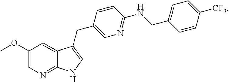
C1(OC)=CN=C2C(=C1)C(CC1=CN=C(NCC3=CC=C([CF3])C=C3)C=C1)=CN2
